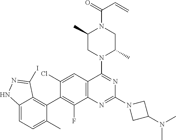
C12=C(C=C(Cl)C(C3=C4C(=CC=C3C)NN=C4I)=C1F)C(N1C(C)CN(C(=O)C=C)C(C)C1)=NC(N1CC(N(C)C)C1)=N2
